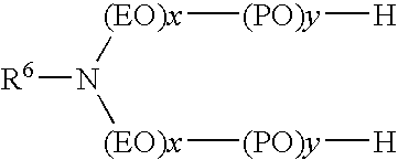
[R6]N([(EO)x][(PO)y][H])[(EO)x][(PO)y][H]
